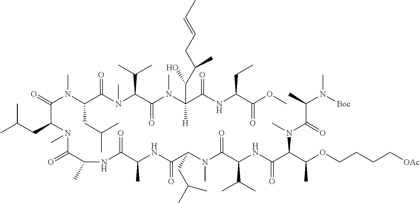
CC(CC(N(C(=O)C(C)NC(C(C)NC(=O)C(N(C)C(C(C(C)C)NC(=O)C(C(C)OCCCC[OAc])N(C)C(=O)C(C)N([Boc])C)=O)CC(C)C)=O)C)C(N(C(CC(C)C)C(N(C)C(C(=O)N(C)C(C(NC(C(=O)OC)CC)=O)(C(O)C(C)CC=CC)[H])C(C)C)=O)C)=O)C
